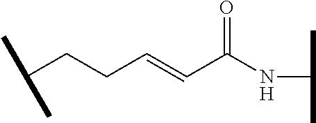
C(CCC=CC(NC(C)C)=O)(C)C
